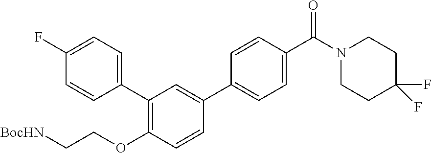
[BocHN]CCOC1=C(C2=CC=C(F)C=C2)C=C(C2=CC=C(C(N3CCC(F)(F)CC3)=O)C=C2)C=C1
